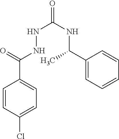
C1=CC(Cl)=CC=C1C(=O)NNC(=O)NC(C1=CC=CC=C1)C
